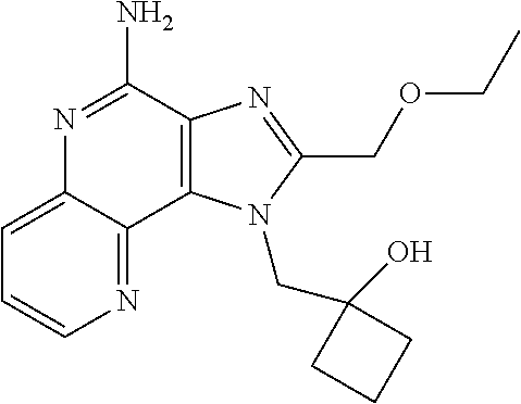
C12=C(C(N)=NC3=CC=CN=C13)N=C(COCC)N2CC1(O)CCC1
